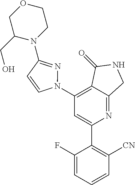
C1(N2N=C(N3CCOCC3CO)C=C2)=C2C(=NC(C3=C([CN])C=CC=C3F)=C1)CNC2=O
